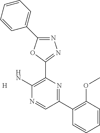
[H].N1=C(C2=CC=CC=C2)OC(C2=C(N)N=CC(C3=C(OC)C=CC=C3)=N2)=N1
